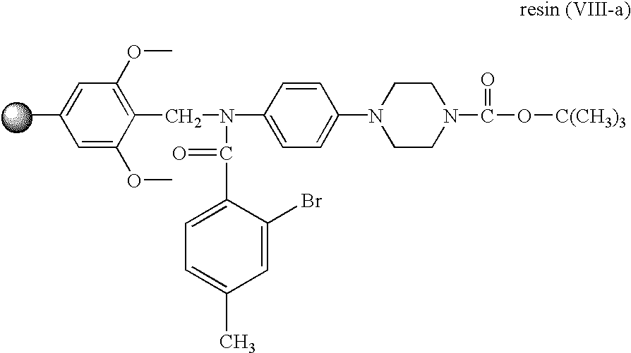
C1(C)=CC(OC)=C(CN(C(=O)C2=CC=C(C)C=C2Br)C2=CC=C(N3CCN(C(=O)O[C(CH3)3])CC3)C=C2)C(OC)=C1
